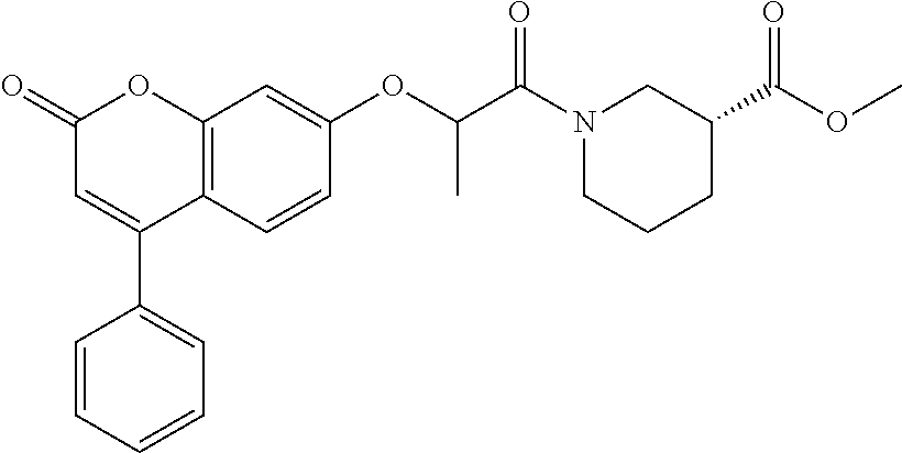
C12=C(C=CC(OC(C(N3CCCC(C(OC)=O)C3)=O)C)=C1)C(C1=CC=CC=C1)=CC(=O)O2
